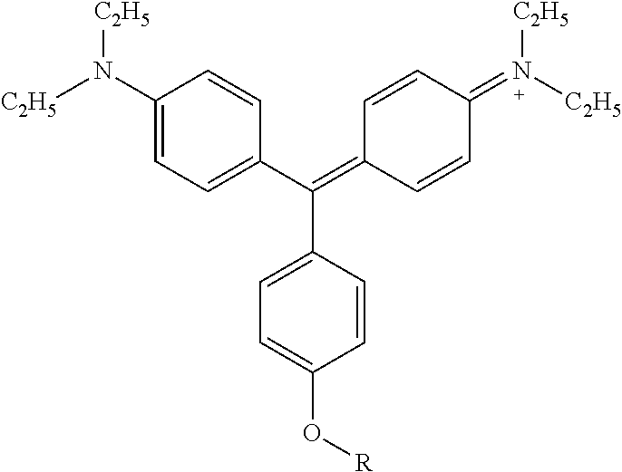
C1=C(O[R])C=CC(C(=C2C=CC(=N([C2H5])[C2H5])C=C2)C2=CC=C(N([C2H5])[C2H5])C=C2)=C1
